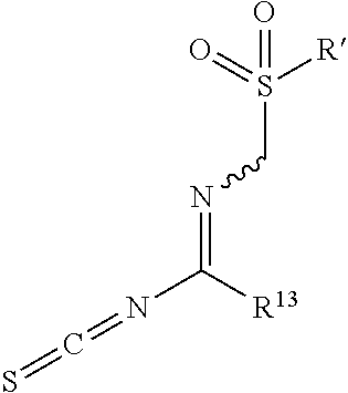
O=S(CN=C(N=C=S)[R13])(=O)[R]
